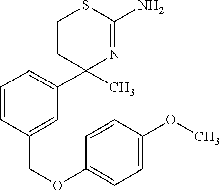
C1CC(C)(C2=CC=CC(COC3=CC=C(OC)C=C3)=C2)N=C(N)S1
